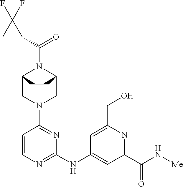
C12CN(C3=NC(NC4=CC(C(N[Me])=O)=NC(CO)=C4)=NC=C3)CC(N1C(=O)C1C(F)(F)C1)CC2
